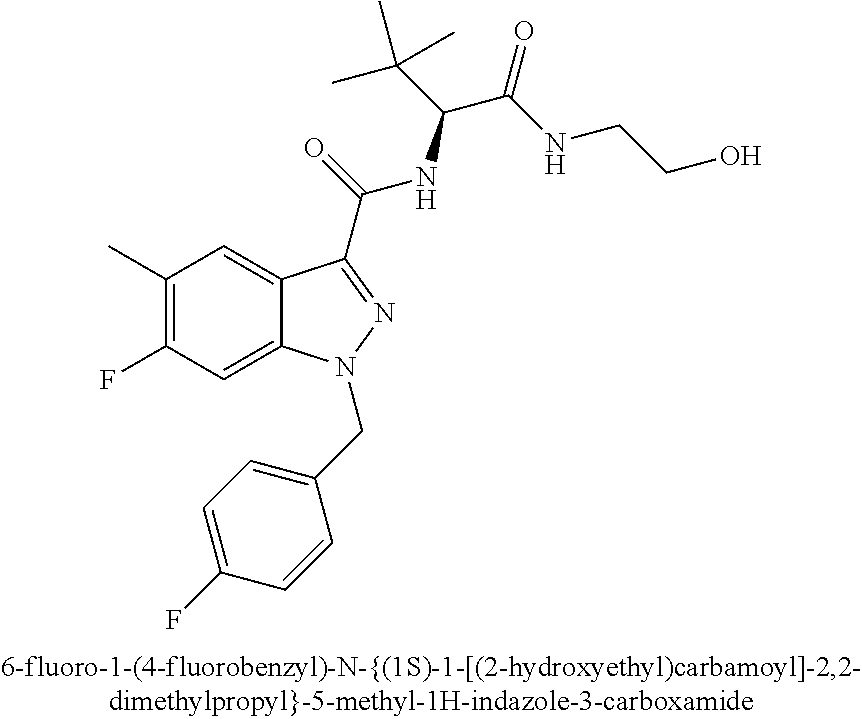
C1(C)=C(F)C=C2C(=C1)C(C(=O)NC(C(C)(C)C)C(=O)NCCO)=NN2CC1=CC=C(F)C=C1
